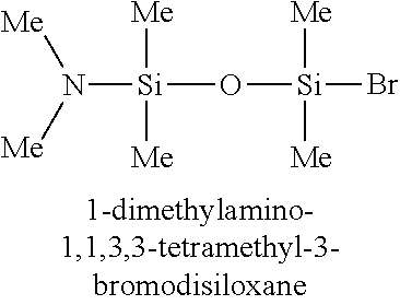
[Si](O[Si](Br)([Me])[Me])([Me])([Me])N([Me])[Me]
